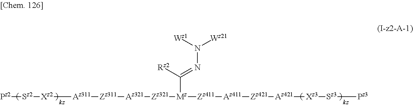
[Pz2][Sz2][Xz2][Az311][Zz311][Az321][Zz321][Mz](C([Rz2])=NN([Wz1])[Wz21])[Zz411][Az411][Zz421][Az421][Xz3][Sz3][Pz3]
